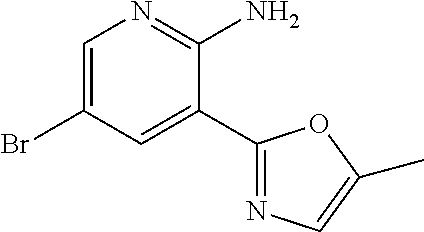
C1=C(Br)C=C(C2=NC=C(C)O2)C(N)=N1
